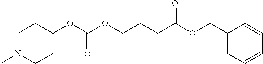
C1N(C)CCC(OC(OCCCC(OCC2=CC=CC=C2)=O)=O)C1
